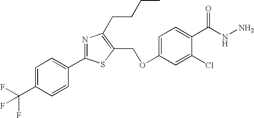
C1=C(C(F)(F)F)C=CC(C2=NC(CCCC)=C(COC3=CC=C(C(=O)NN)C(Cl)=C3)S2)=C1
